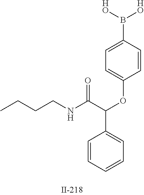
CCCCNC(C(OC1=CC=C(B([HO])[HO])C=C1)C1=CC=CC=C1)=O
